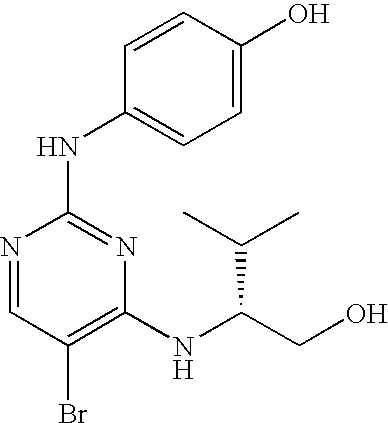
N1=CC(Br)=C(NC(CO)C(C)C)N=C1NC1=CC=C(O)C=C1
